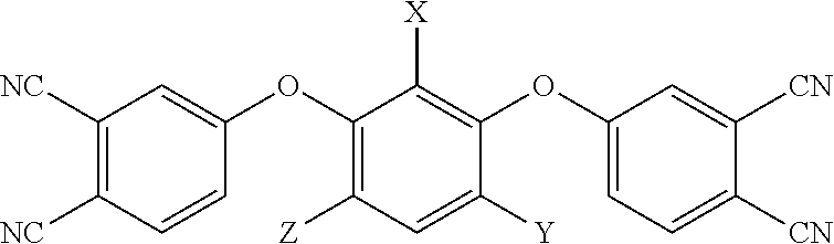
C1([X])=C(OC2=CC=C([CN])C([CN])=C2)C([Y])=CC([Z])=C1OC1=CC([NC])=C([NC])C=C1
